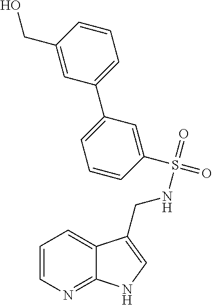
C1=CN=C2C(=C1)C(CNS(=O)(C1=CC(C3=CC=CC(CO)=C3)=CC=C1)=O)=CN2
